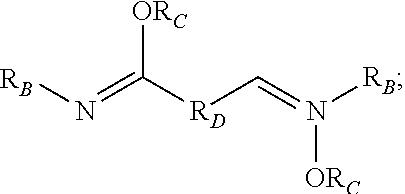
[ORC]C([RD]C=N([RB])[ORC])=N[RB]
